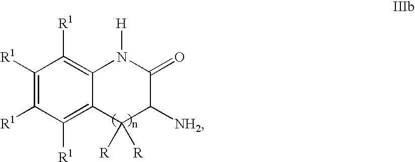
C1([R1])=C([R1])C([R1])=C2C(=C1[R1])N([H])C(=O)C([NH2])C2([R])[R]
